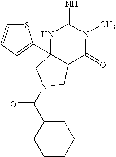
C1(C(=O)N2CC3(C4=CC=CS4)NC(=N)N(C)C(=O)C3C2)CCCCC1
